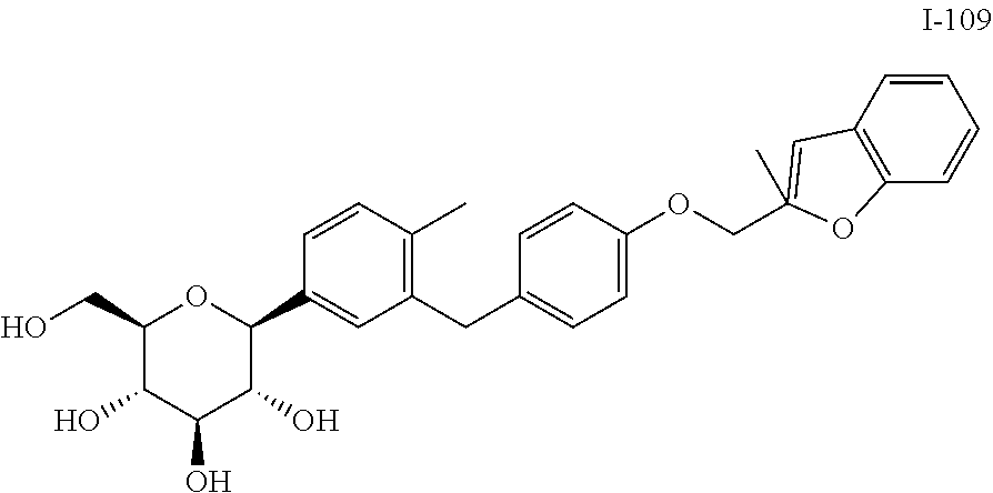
C1(CO)C(O)C(O)C(O)C(C2=CC(CC3=CC=C(OCC4(C)=CC5=C(O4)C=CC=C5)C=C3)=C(C)C=C2)O1
